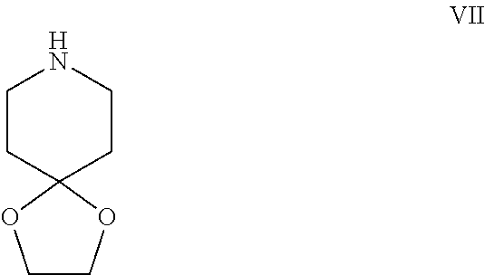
C1COC2(O1)CCNCC2
